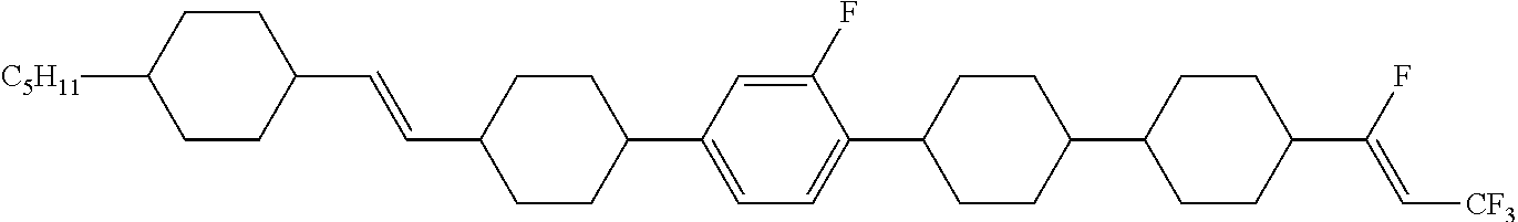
C1(C2CCC(C3=CC=C(C4CCC(C=CC5CCC([C5H11])CC5)CC4)C=C3F)CC2)CCC(C(F)=C[CF3])CC1
